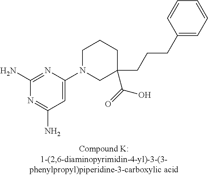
C1(N)=NC(N2CC(CCCC3=CC=CC=C3)(C(O)=O)CCC2)=CC(N)=N1
